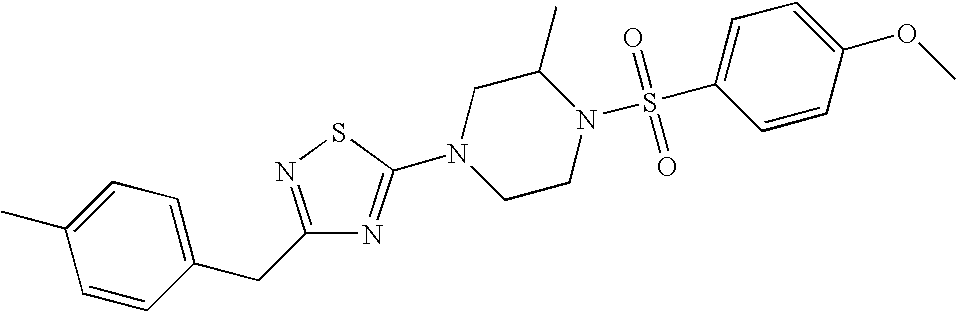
C1=CC(CC2=NSC(N3CCN(S(C4=CC=C(OC)C=C4)(=O)=O)C(C)C3)=N2)=CC=C1C
